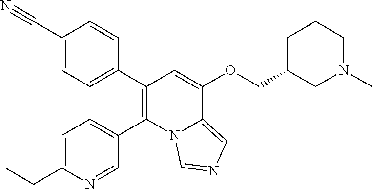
C1(C#N)=CC=C(C2=C(C3=CC=C(CC)N=C3)N3C(=CN=C3)C(OCC3CN(C)CCC3)=C2)C=C1
